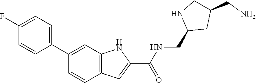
C1(F)=CC=C(C2=CC3=C(C=C2)C=C(C(NCC2CC(CN)CN2)=O)N3)C=C1
